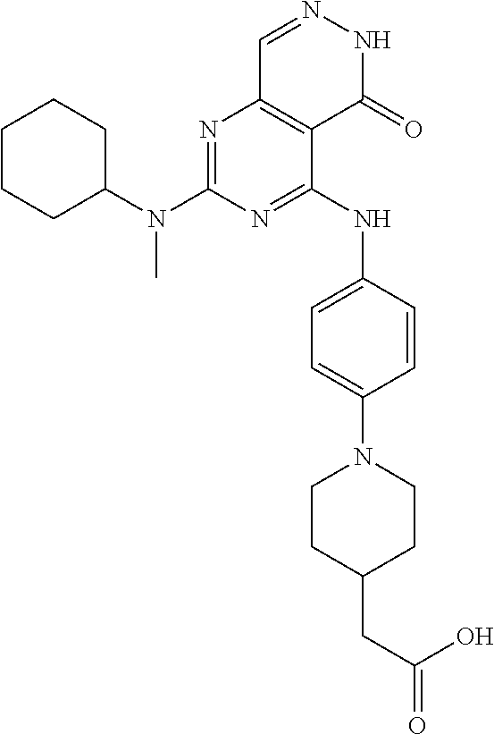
N1=C(NC2=CC=C(N3CCC(CC(O)=O)CC3)C=C2)C2=C(N=C1N(C)C1CCCCC1)C=NNC2=O
